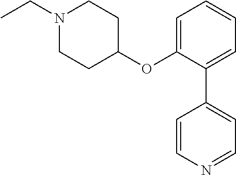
CCN1CCC(OC2=CC=CC=C2C2=CC=NC=C2)CC1
